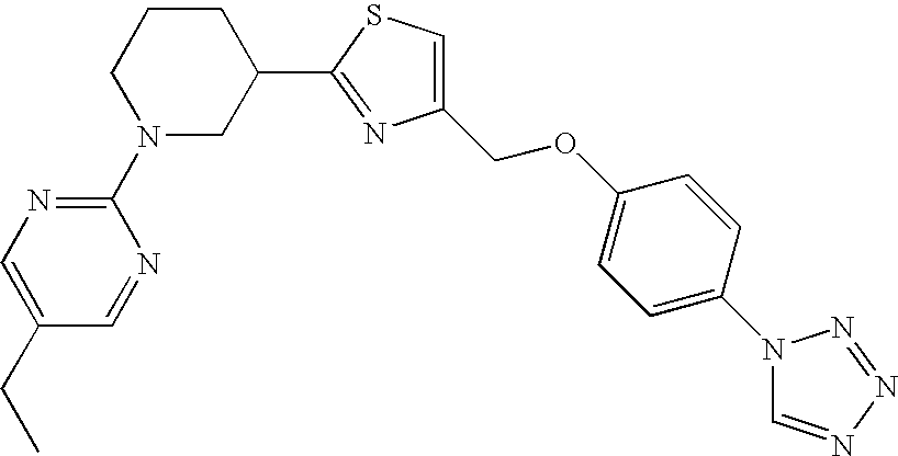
C1N(C2=NC=C(CC)C=N2)CC(C2=NC(COC3=CC=C(N4C=NN=N4)C=C3)=CS2)CC1
